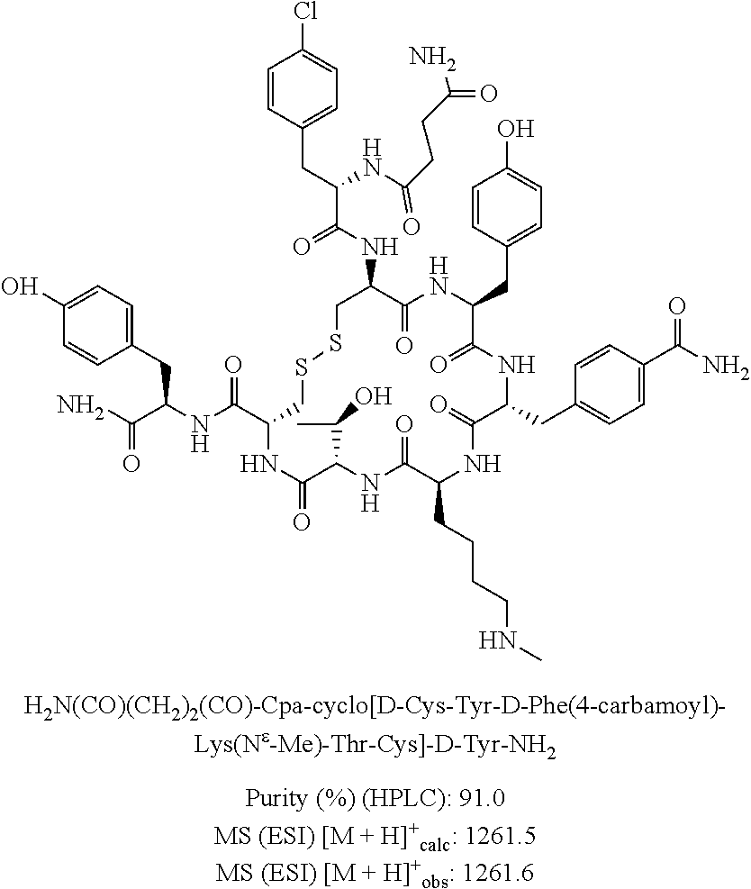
C1=CC(CC(C(NC2C(=O)NC(CC3=CC=C(O)C=C3)C(=O)NC(CC3=CC=C(C(N)=O)C=C3)C(=O)NC(CCCCNC)C(=O)NC(C(C)O)C(=O)NC(C(=O)NC(CC3=CC=C(O)C=C3)C(=O)N)CSSC2)=O)NC(=O)CCC(N)=O)=CC=C1Cl
